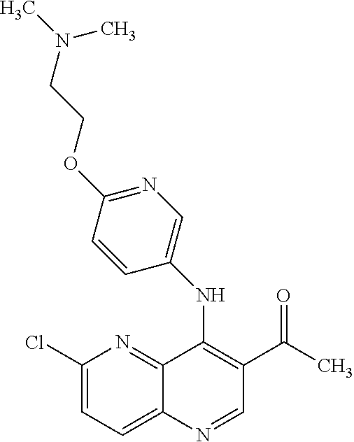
C1(Cl)=CC=C2C(=N1)C(NC1=CN=C(OCCN(C)C)C=C1)=C(C(C)=O)C=N2
